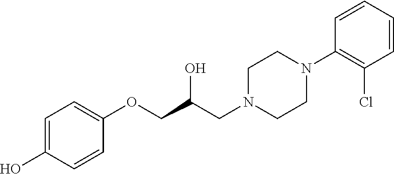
C1=C(O)C=CC(OCC(CN2CCN(C3=C(Cl)C=CC=C3)CC2)O)=C1
